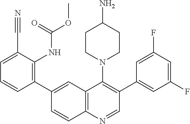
C1(C2=CC3=C(C=C2)N=CC(C2=CC(F)=CC(F)=C2)=C3N2CCC(N)CC2)=C(NC(OC)=O)C(C#N)=CC=C1
